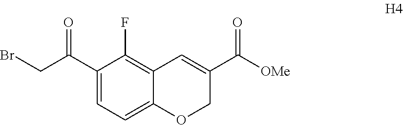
C1(C(=O)CBr)=CC=C2C(=C1F)C=C(C(=O)[OMe])CO2
